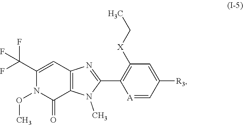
N1(OC)C(=O)C2=C(C=C1C(F)(F)F)N=C(C1=C([X]CC)C=C([R3])C=[A]1)N2C
